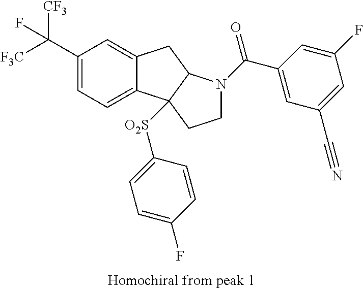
C(C1=CC=C2C(=C1)CC1C2([O2S]C2=CC=C(F)C=C2)CCN1C(C1=CC(C#N)=CC(F)=C1)=O)([F3C])([CF3])F
